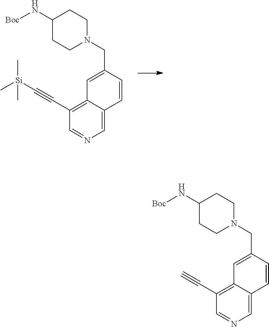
C1(N[Boc])CCN(CC2=CC3=C(C#C[Si](C)(C)C)C=NC=C3C=C2)CC1.C1(N[Boc])CCN(CC2=CC3=C(C#C)C=NC=C3C=C2)CC1
